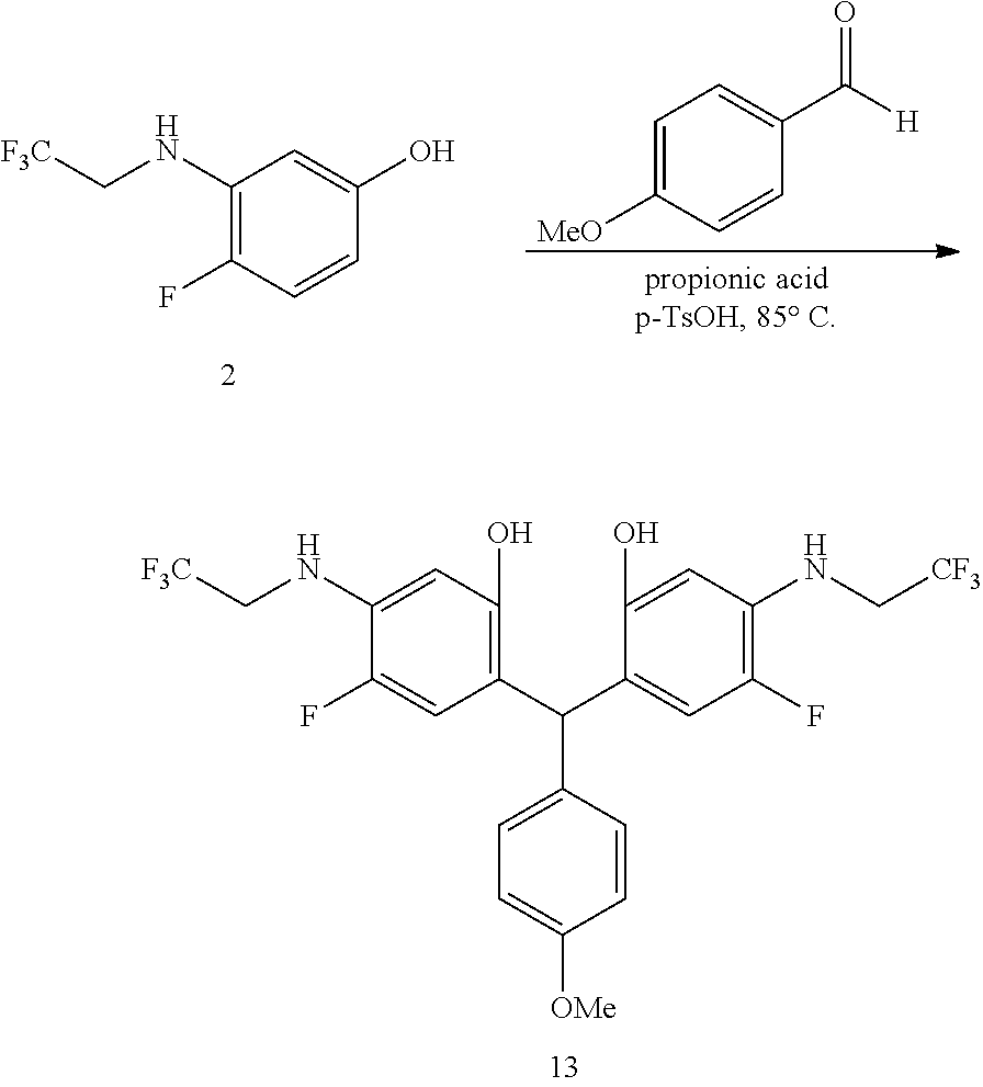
C1(NC[F3C])=C(F)C=CC(O)=C1.C1=C([MeO])C=CC(C([H])=O)=C1.C1(C(C2=CC=C([OMe])C=C2)C2=CC(F)=C(NC[CF3])C=C2O)=C(O)C=C(NC[F3C])C(F)=C1
